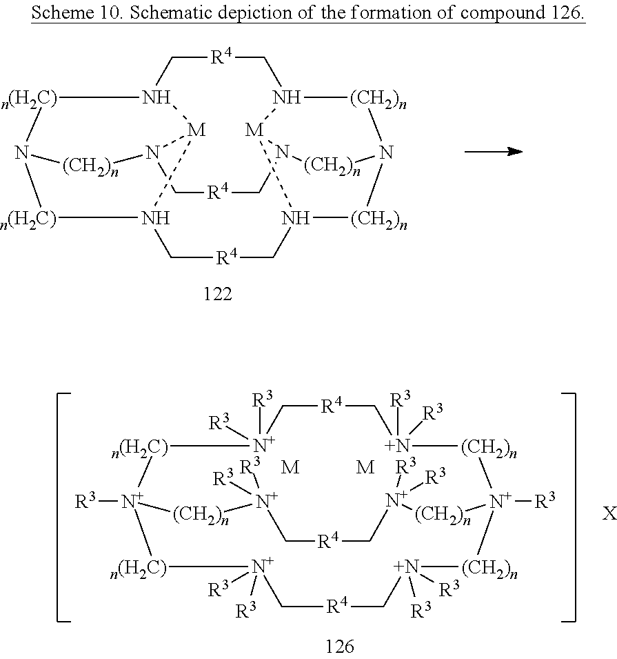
[n(H2C)]1N2C[R4]CN3[(CH2)n]N4[(CH2)n]N5C[R4]CN6[n(H2C)]N1[(CH2)n]N(C[R4]CN([(CH2)n]4)[M]35)[M]26.[n(H2C)]1[N+]([R3])([R3])C[R4]C[N+]([R3])([R3])[(CH2)n][N+]2([R3])[(CH2)n][N+]([R3])([R3])C[R4]C[N+]([R3])([R3])[n(H2C)][N+]1([R3])[(CH2)n][N+]([R3])([R3])C[R4]C[N+]([R3])([R3])[(CH2)n]2.[M].[M]
